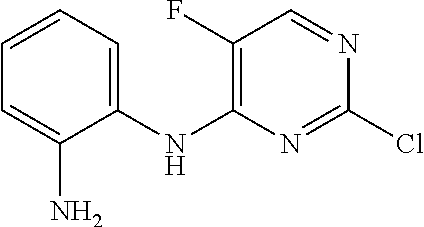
C1(NC2=C(F)C=NC(Cl)=N2)=CC=CC=C1N
